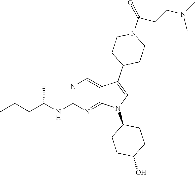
N1=C(NC(CCC)C)N=C2C(=C1)C(C1CCN(C(CCN(C)C)=O)CC1)=CN2C1CCC(O)CC1
